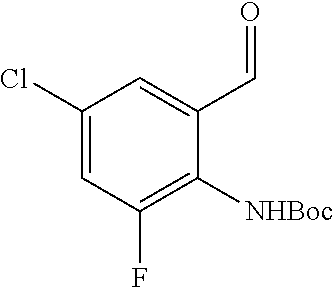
C1(Cl)=CC(F)=C([NHBoc])C(C=O)=C1
